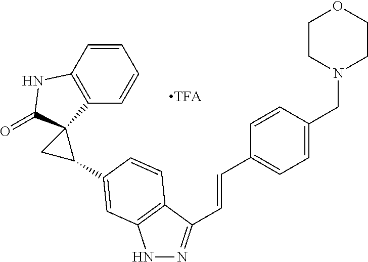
N1N=C(C=CC2=CC=C(CN3CCOCC3)C=C2)C2=C1C=C(C1C3(C4=C(C=CC=C4)NC3=O)C1)C=C2
